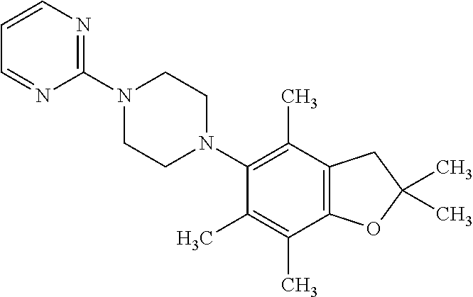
C1=CN=C(N2CCN(C3=C(C)C4=C(C(C)=C3C)OC(C)(C)C4)CC2)N=C1
